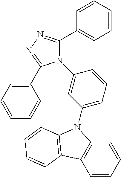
C1(C2=CC=CC=C2)=NN=C(C2=CC=CC=C2)N1C1=CC(N2C3=C(C=CC=C3)C3=C2C=CC=C3)=CC=C1
